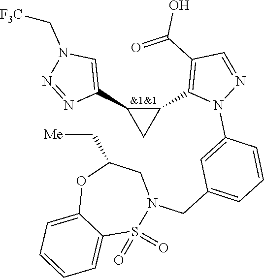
C1(C2=C(C(=O)O)C=NN2C2=CC(CN3S(=O)(=O)C4=CC=CC=C4OC(C[Me])C3)=CC=C2)C(C2=CN(C[F3C])N=N2)C1
